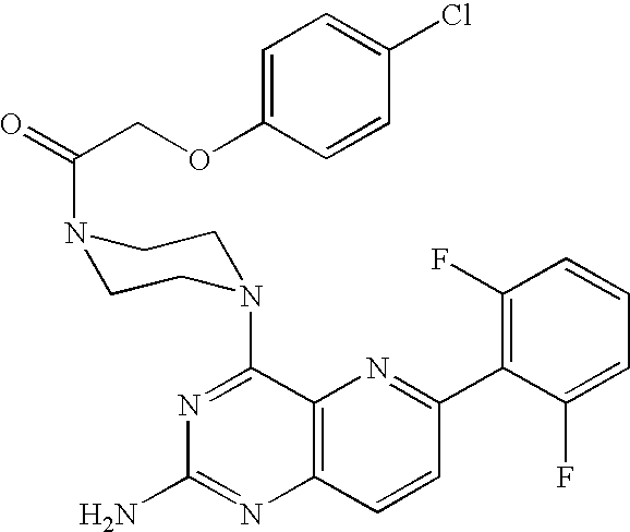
C12=C(C=CC(C3=C(F)C=CC=C3F)=N1)N=C(N)N=C2N1CCN(C(=O)COC2=CC=C(Cl)C=C2)CC1
